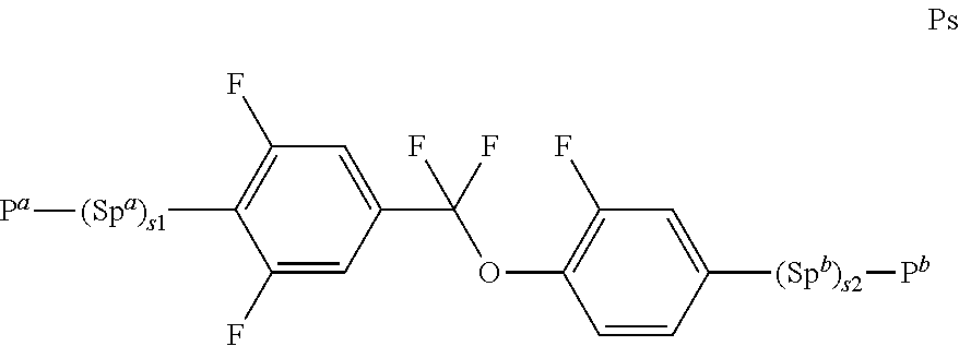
C1(F)=CC(C(OC2=C(F)C=C([(Spb)s2][Pb])C=C2)(F)F)=CC(F)=C1[(Spa)s1][Pa]
